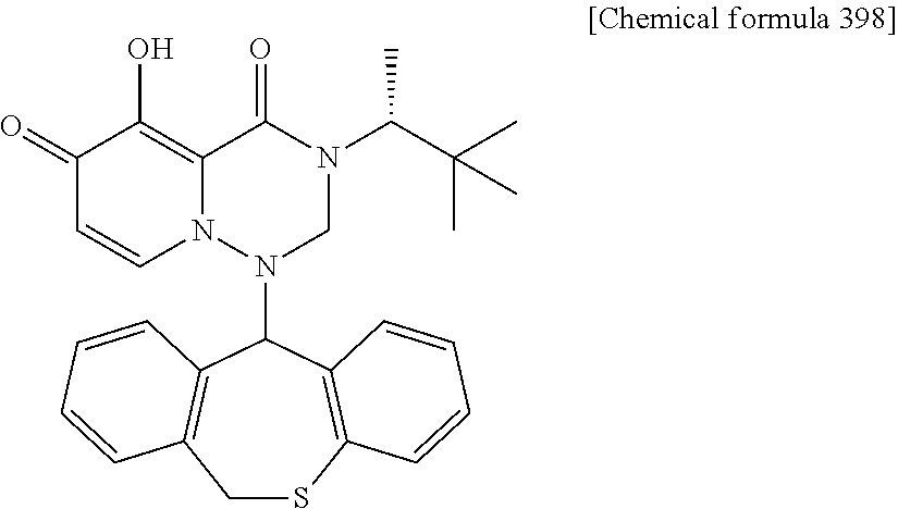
C1(=O)C=CN2C(=C1O)C(=O)N(C(C(C)(C)C)C)CN2C1C2=C(CSC3=C1C=CC=C3)C=CC=C2
